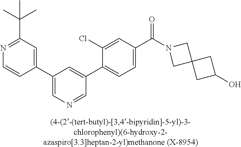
C1(C2=CN=CC(C3=CC=C(C(=O)N4CC5(C4)CC(O)C5)C=C3Cl)=C2)=CC(C(C)(C)C)=NC=C1
